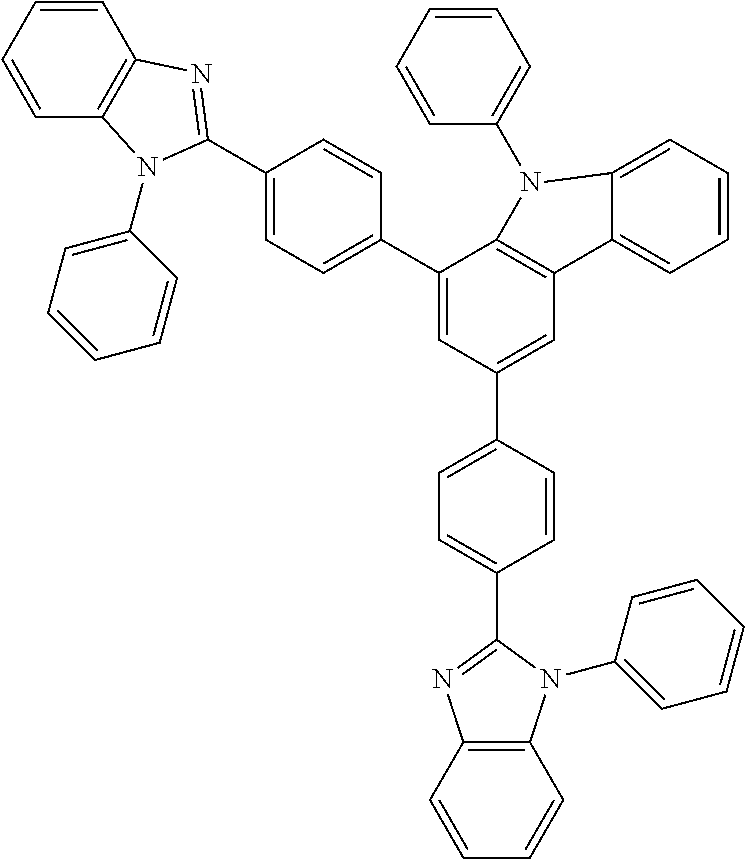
C1(C2=CC=C(C3=NC4=C(C=CC=C4)N3C3=CC=CC=C3)C=C2)=CC(C2=CC=C(C3=NC4=C(N3C3=CC=CC=C3)C=CC=C4)C=C2)=CC2=C1N(C1=CC=CC=C1)C1=CC=CC=C21
